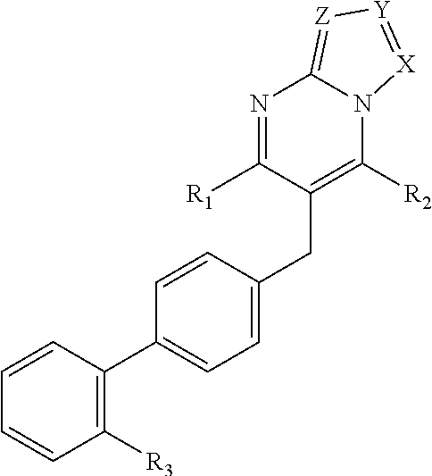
C1([R3])=C(C2=CC=C(CC3=C([R2])N4C(=[Z][Y]=[X]4)N=C3[R1])C=C2)C=CC=C1
